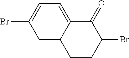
C1=C2C(=CC=C1Br)C(=O)C(Br)CC2
